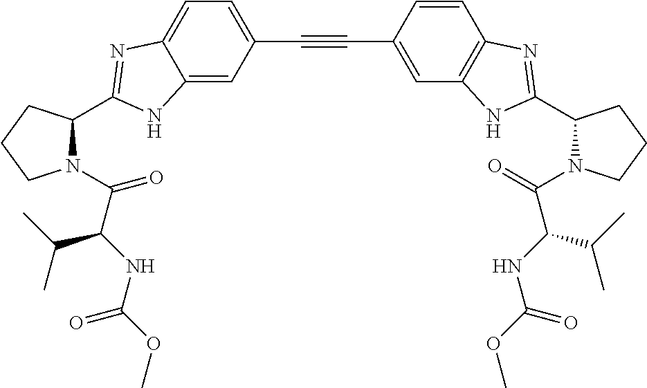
N1(C(C(NC(OC)=O)C(C)C)=O)C(C2=NC3=CC=C(C#CC4=CC5=C(C=C4)N=C(C4N(C(=O)C(NC(OC)=O)C(C)C)CCC4)N5)C=C3N2)CCC1
